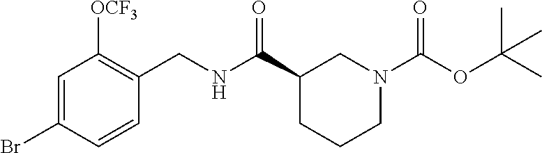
C1=C(Br)C=CC(CNC(C2CCCN(C(OC(C)(C)C)=O)C2)=O)=C1[OCF3]
